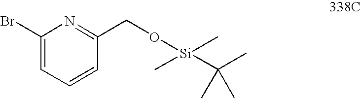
C1(Br)=CC=CC(CO[Si](C(C)(C)C)(C)C)=N1
